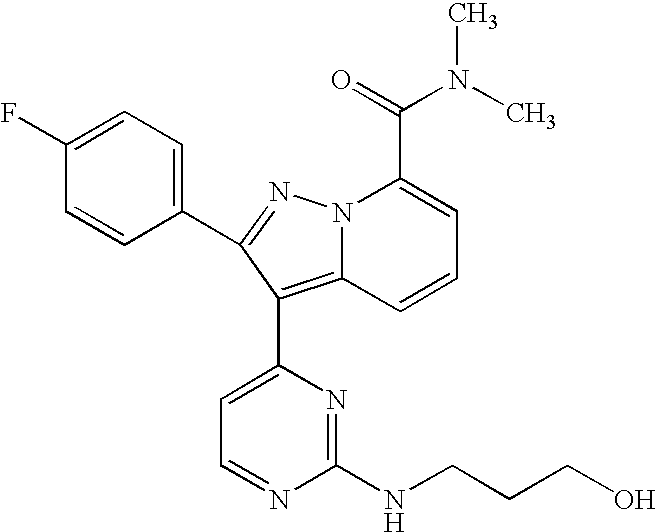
C1(F)=CC=C(C2=NN3C(=C2C2=CC=NC(NCCCO)=N2)C=CC=C3C(=O)N(C)C)C=C1
